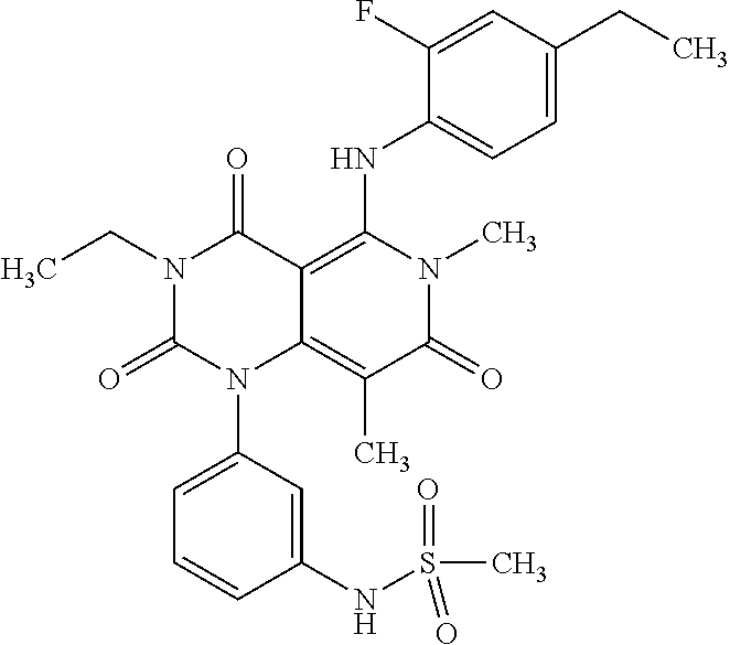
N1(CC)C(=O)N(C2=CC=CC(NS(C)(=O)=O)=C2)C2=C(C)C(=O)N(C)C(NC3=CC=C(CC)C=C3F)=C2C1=O
